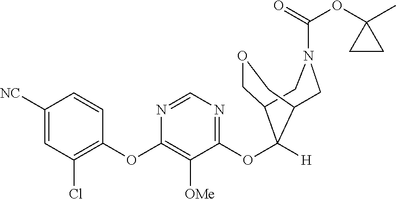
C1([NC])=CC(Cl)=C(OC2=C([OMe])C(OC3([H])C4COCC3CN(C(=O)OC3(C)CC3)C4)=NC=N2)C=C1
